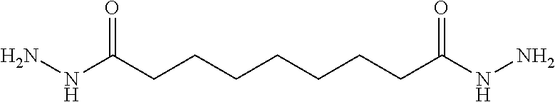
NNC(CCCCCCCC(NN)=O)=O
